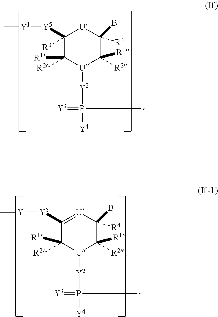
C1([Y5][Y1]C)([R3])C([R2])([R1])[U]([Y2]P(=[Y3])([Y4])C)C([R1])([R2])C(B)([R4])[U]1.C1([Y5][Y1]C)=[U]C(B)([R4])C([R1])([R2])[U]([Y2]P(=[Y3])([Y4])C)C1([R2])[R1]
